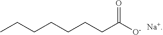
CCCCCCCC([O-])=O.[Na+]
